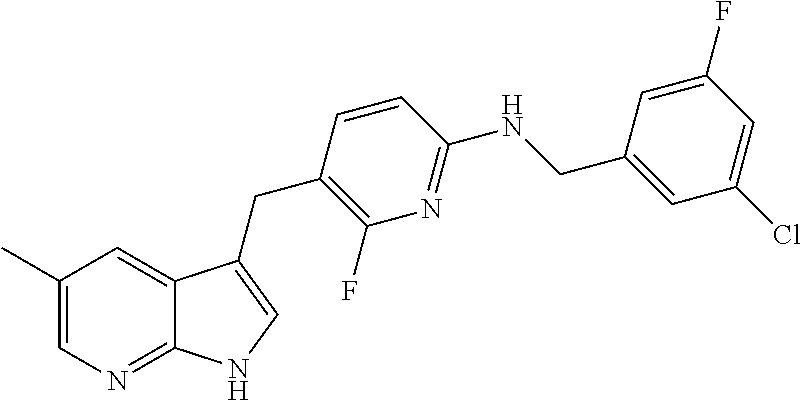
C1=C(F)C=C(Cl)C=C1CNC1=NC(F)=C(CC2=CNC3=NC=C(C)C=C32)C=C1
